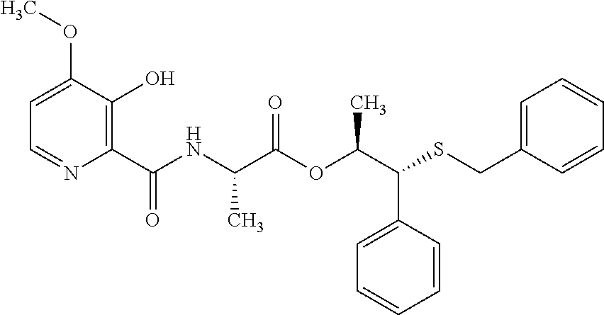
C1=C(C(C(OC(C(NC(C2=C(O)C(OC)=CC=N2)=O)C)=O)C)SCC2=CC=CC=C2)C=CC=C1
